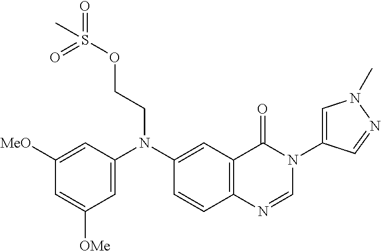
C1([MeO])=CC(N(C2=CC3=C(C=C2)N=CN(C2=CN(C)N=C2)C3=O)CCOS(=O)(=O)C)=CC([OMe])=C1
